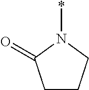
C1CCN(*)C1=O
